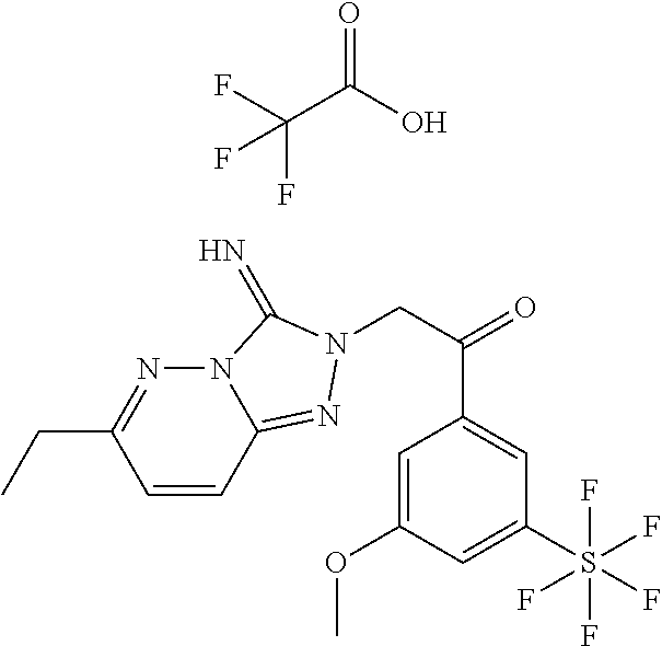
C(C(O)=O)(F)(F)F.C1=CC2=NN(CC(=O)C3=CC(S(F)(F)(F)(F)F)=CC(OC)=C3)C(=N)N2N=C1CC
